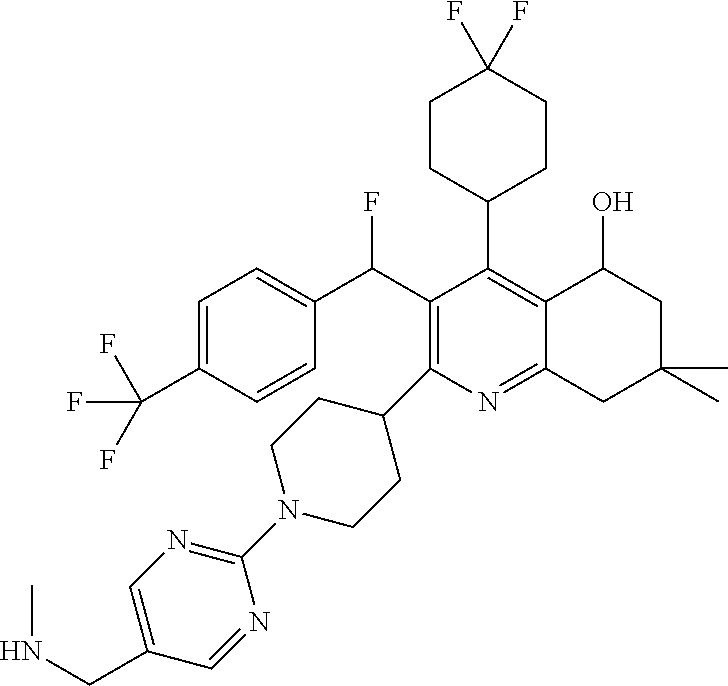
C1=C(C(F)(F)F)C=CC(C(C2=C(C3CCN(C4=NC=C(CNC)C=N4)CC3)N=C3C(=C2C2CCC(F)(F)CC2)C(O)CC(C)(C)C3)F)=C1
